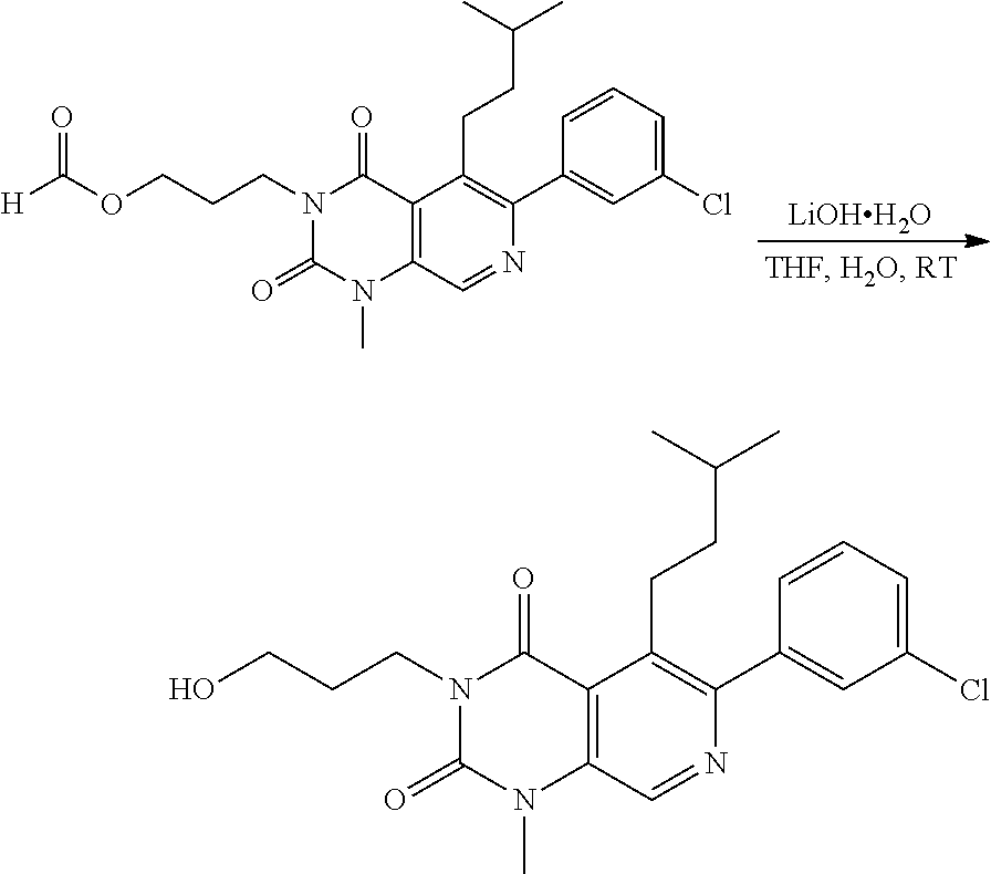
[LiOHH2O].C12=C(C=NC(C3=CC(Cl)=CC=C3)=C1CCC(C)C)N(C)C(=O)N(CCCOC([H])=O)C2=O.C12=C(C=NC(C3=CC(Cl)=CC=C3)=C1CCC(C)C)N(C)C(=O)N(CCCO)C2=O
